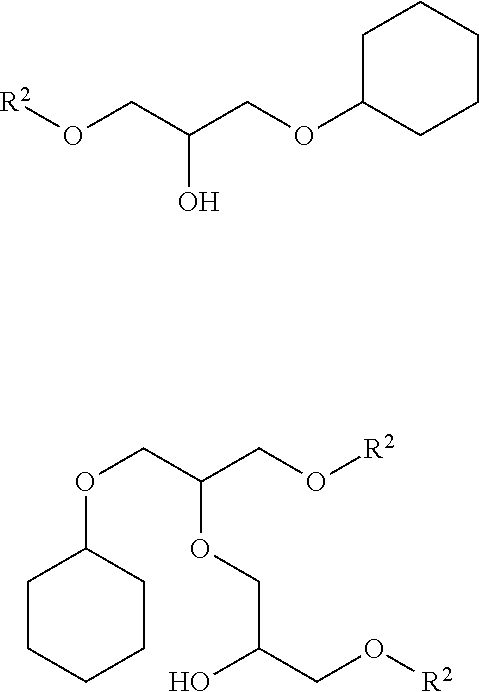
[R2]OCC(COC1CCCCC1)O.[R2]OCC(COC1CCCCC1)OCC(CO[R2])O
